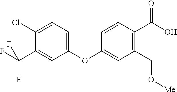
C1(Cl)=CC=C(OC2=CC(CO[Me])=C(C(O)=O)C=C2)C=C1C(F)(F)F
